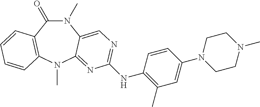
N1(C)C(=O)C2=C(N(C)C3=NC(NC4=C(C)C=C(N5CCN(C)CC5)C=C4)=NC=C13)C=CC=C2
